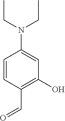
C1=CC(C=O)=C(O)C=C1N(CC)CC
